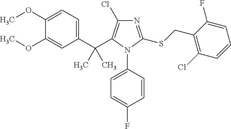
C1(C(C2=C(Cl)N=C(SCC3=C(Cl)C=CC=C3F)N2C2=CC=C(F)C=C2)(C)C)=CC=C(OC)C(OC)=C1
